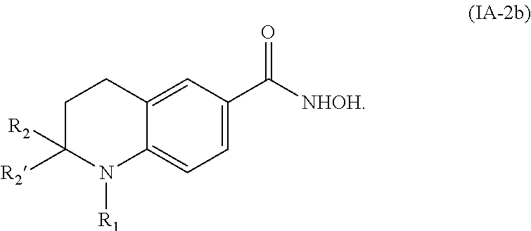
C1=C(C([NHOH])=O)C=C2C(=C1)N([R1])C([R2])([R2])CC2
